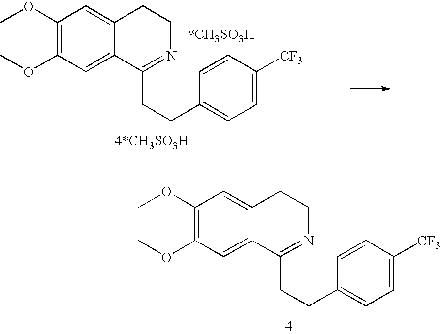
COC1=C(OC)C=C2C(=C1)CCN=C2CCC1=CC=C([CF3])C=C1.COC1=C(OC)C=C2C(=C1)CCN=C2CCC1=CC=C([CF3])C=C1
